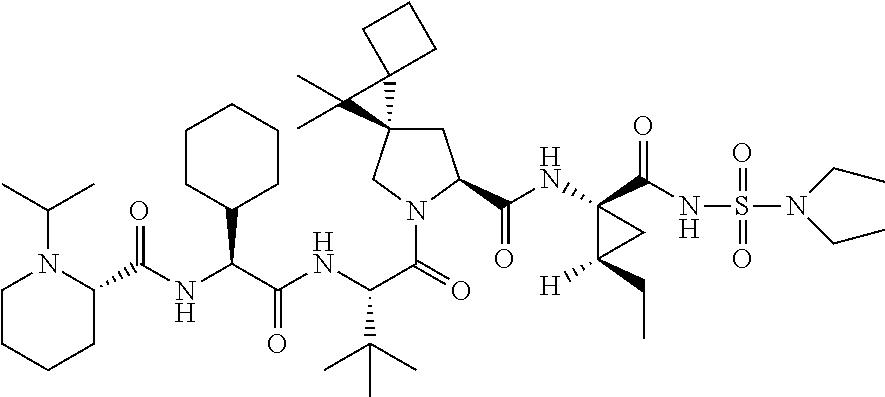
C1CC(C(NC(C2N(C(C)C)CCCC2)=O)C(NC(C(=O)N2C(C(NC3(C(=O)NS(=O)(=O)N(CC)CC)C(CC)([H])C3)=O)CC3(C2)C2(C3(C)C)CCC2)C(C)(C)C)=O)CCC1
